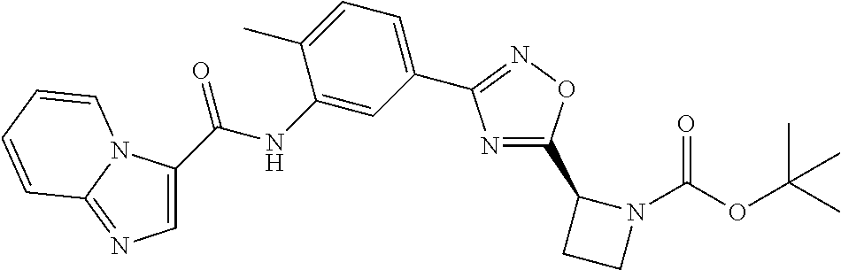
C1=C(C(NC2=CC(C3=NOC(C4CCN4C(OC(C)(C)C)=O)=N3)=CC=C2C)=O)N2C(=N1)C=CC=C2
